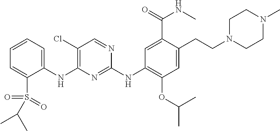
C1(NC2=C(Cl)C=NC(NC3=C(OC(C)C)C=C(CCN4CCN(C)CC4)C(C(=O)NC)=C3)=N2)=CC=CC=C1S(=O)(C(C)C)=O
